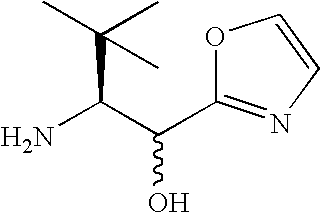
C(C(C(C1=NC=CO1)O)N)(C)(C)C
